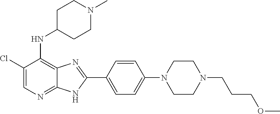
C1(Cl)=CN=C2C(=C1NC1CCN(C)CC1)N=C(C1=CC=C(N3CCN(CCCOC)CC3)C=C1)N2
